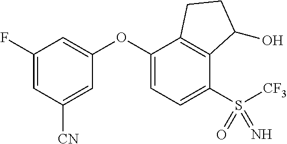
C1(F)=CC([CN])=CC(OC2=CC=C(S([CF3])(=N)=O)C3=C2CCC3O)=C1
